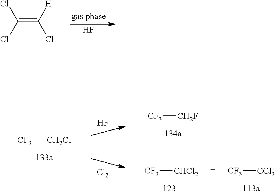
F.C(=C([H])Cl)(Cl)Cl.[CF3][CH2Cl].[Cl2].F.[CF3][CHCl2].[CF3][CCl3].[CF3][CH2F]
